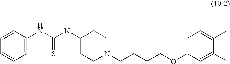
C1=C(NC(N(C2CCN(CCCCOC3=CC=C(C)C(C)=C3)CC2)C)=S)C=CC=C1
